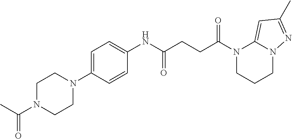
C1(NC(CCC(N2CCCN3C2=CC(C)=N3)=O)=O)=CC=C(N2CCN(C(C)=O)CC2)C=C1
